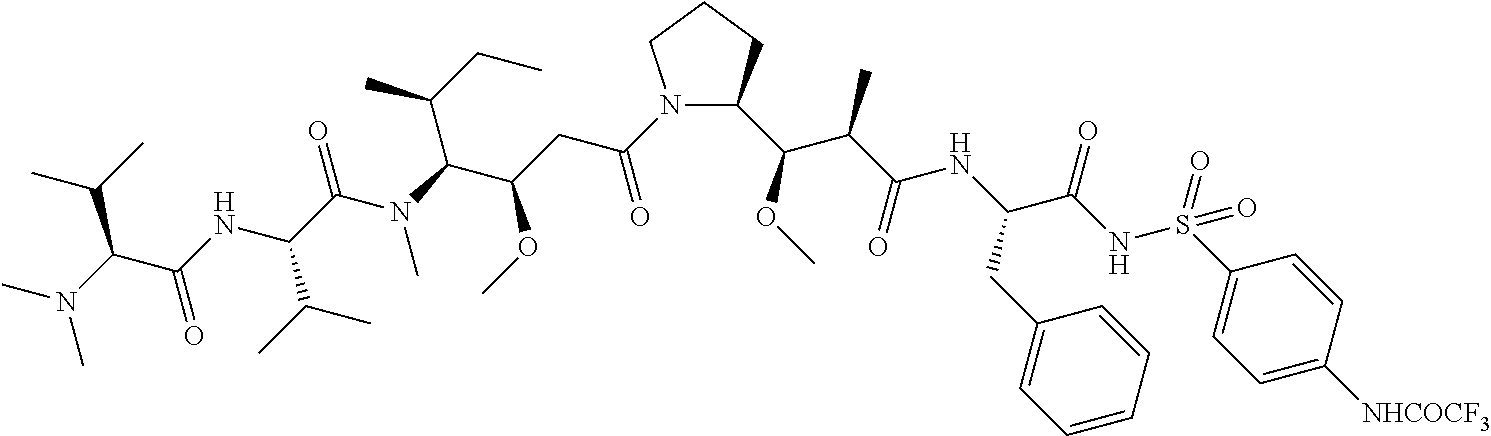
N1(C(=O)CC(OC)C(C(C)CC)N(C)C(=O)C(C(C)C)NC(=O)C(C(C)C)N(C)C)C(C(C(C)C(NC(CC2=CC=CC=C2)C(=O)NS(=O)(C2=CC=C([NHCOCF3])C=C2)=O)=O)OC)CCC1
